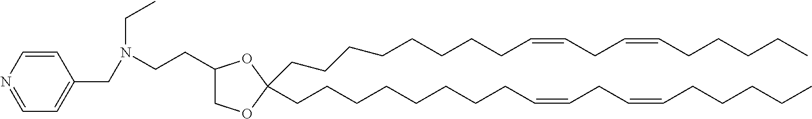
O1C(CCCCCCCCC=CCC=CCCCCC)(CCCCCCCCC=CCC=CCCCCC)OC(CCN(CC)CC2=CC=NC=C2)C1
